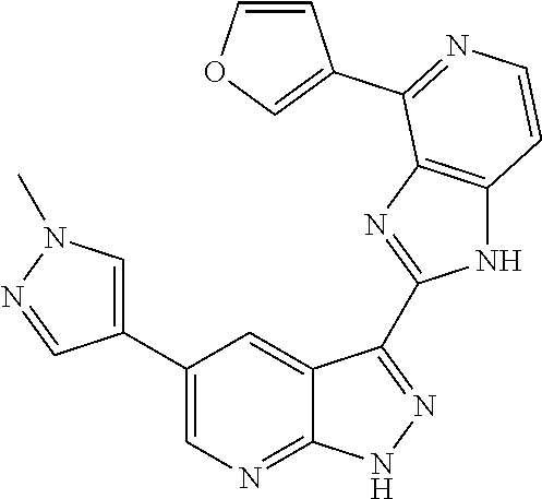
C1(C2=CN=C3C(=C2)C(C2=NC4=C(N2)C=CN=C4C2=COC=C2)=N[N H]3)=CN(C)N=C1
